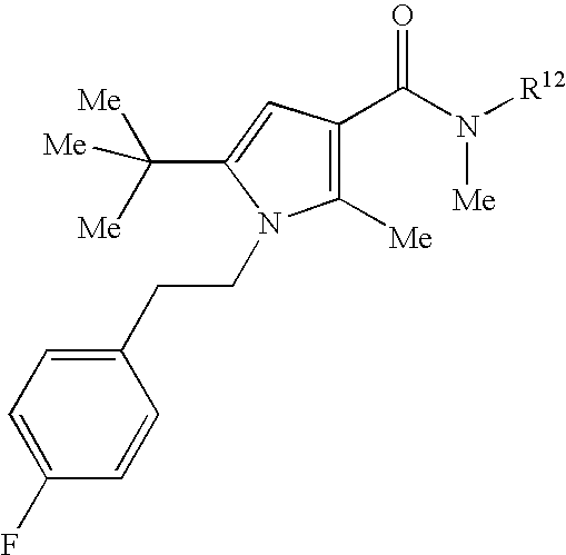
C1=C(F)C=CC(CCN2C([Me])=C(C(N([R12])[Me])=O)C=C2C([Me])([Me])[Me])=C1
